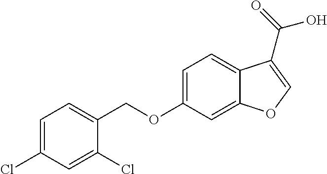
C1=C(Cl)C=C(Cl)C(COC2=CC=C3C(=C2)OC=C3C(O)=O)=C1
